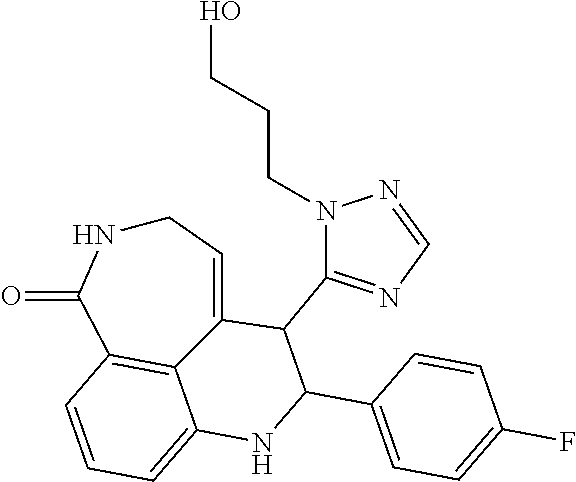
C1NC(=O)C2=C3C(=CC=C2)NC(C2=CC=C(F)C=C2)C(C2=NC=NN2CCCO)C3=C1
